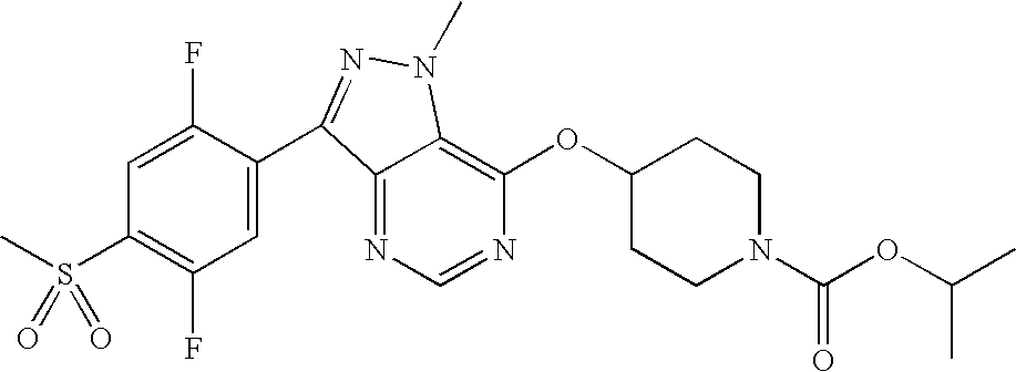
N1=CN=C2C(=C1OC1CCN(C(OC(C)C)=O)CC1)N(C)N=C2C1=CC(F)=C(S(C)(=O)=O)C=C1F
